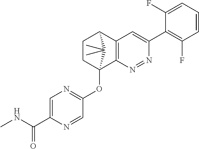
C1CC2(OC3=NC=C(C(NC)=O)N=C3)C3=C(C1C2(C)C)C=C(C1=C(F)C=CC=C1F)N=N3
